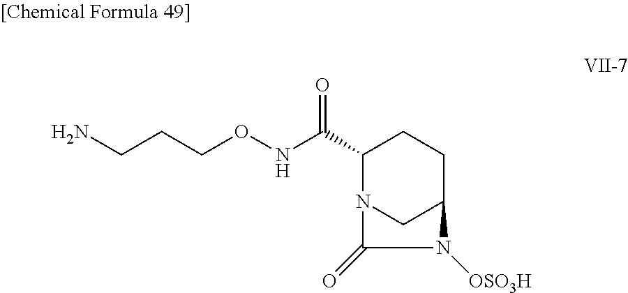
NCCCONC(C1N2CC(CC1)N([OSO3H])C2=O)=O
